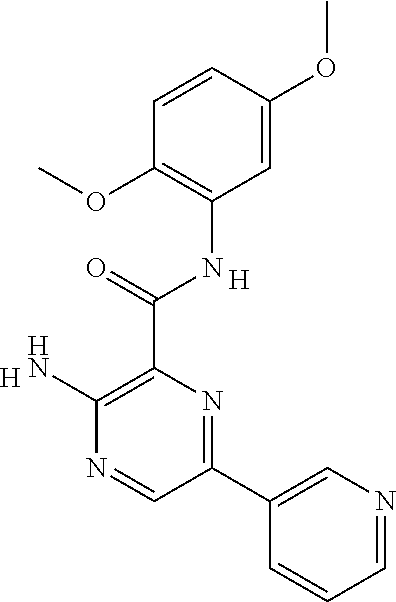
C1=C(OC)C=CC(OC)=C1NC(C1=C(N)N=CC(C2=CN=CC=C2)=N1)=O.[H].[H]
